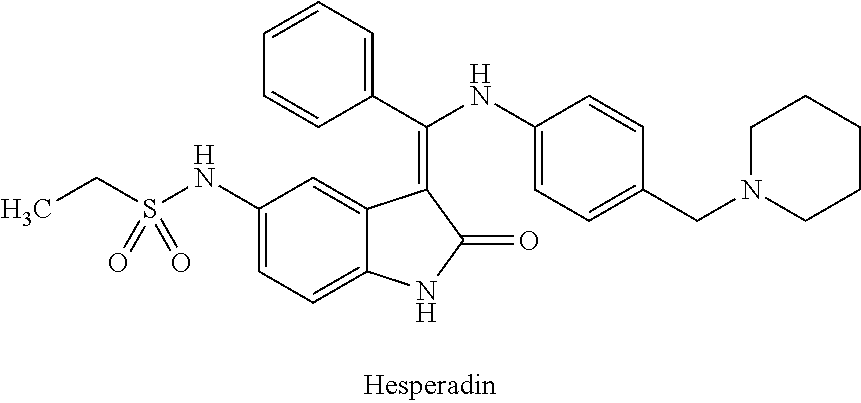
CCS(NC1=CC=C2C(=C1)C(=C(C1=CC=CC=C1)NC1=CC=C(CN3CCCCC3)C=C1)C(=O)N2)(=O)=O
